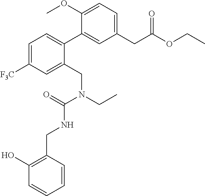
C1(CC(OCC)=O)=CC=C(OC)C(C2=CC=C([F3C])C=C2CN(CC)C(=O)NCC2=C(O)C=CC=C2)=C1
